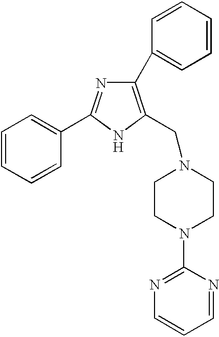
C1=CC=CC=C1C1=NC(C2=CC=CC=C2)=C(CN2CCN(C3=NC=CC=N3)CC2)N1
